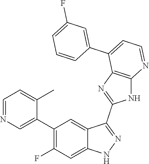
C1=NC=C(C2=C(F)C=C3C(=C2)C(C2=NC4=C(N2)N=CC=C4C2=CC(F)=CC=C2)=NN3)C(C)=C1
